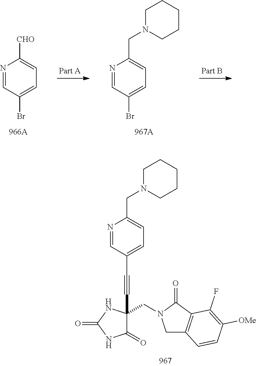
N1=CC(C#CC2(CN3CC4=C(C3=O)C(F)=C([OMe])C=C4)C(=O)NC(=O)N2)=CC=C1CN1CCCCC1.N1=CC(Br)=CC=C1[CHO].N1=CC(Br)=CC=C1CN1CCCCC1
